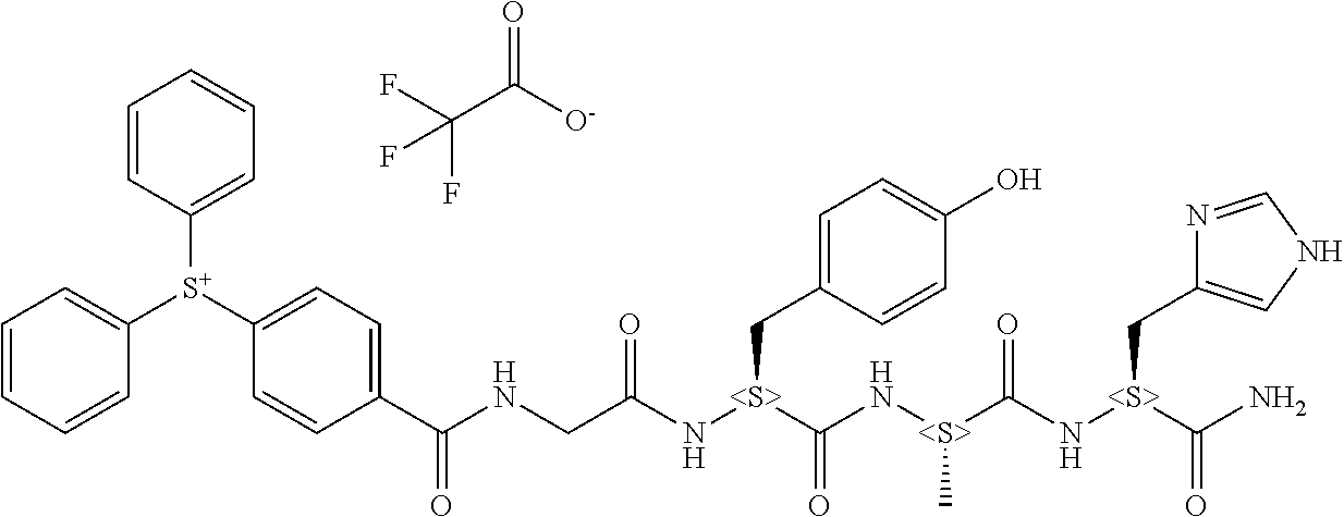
O=C([O-])C(F)(F)F.C1([S+](C2=CC=C(C(NCC(N[<S>](C(N[<S>](C(=O)N[<S>](C(N)=O)CC3=CNC=N3)C)=O)CC3=CC=C(O)C=C3)=O)=O)C=C2)C2=CC=CC=C2)=CC=CC=C1
